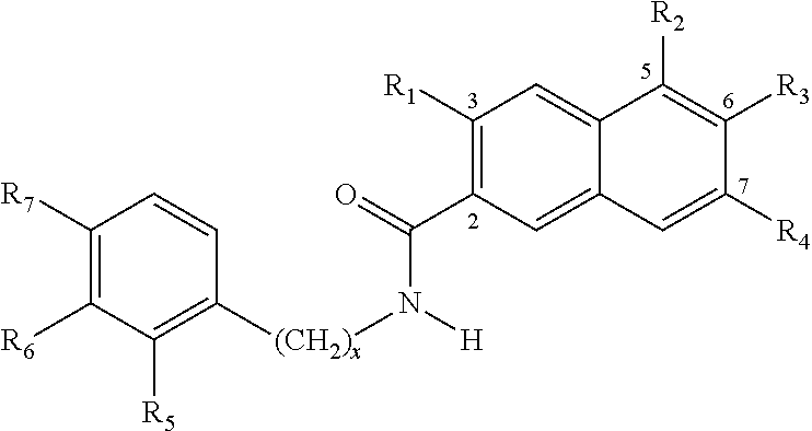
C1([R7])=C([R6])C([R5])=C([(CH2)x]N([H])C(=O)C2=C([R1])C=C3C(=C2)C=C([R4])C([R3])=C3[R2])C=C1
